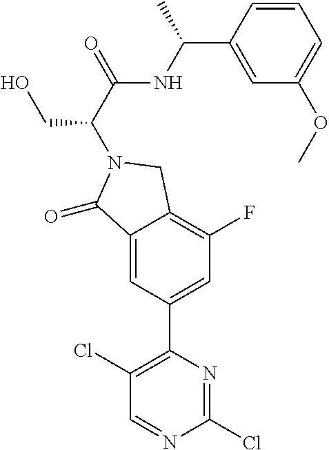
C1(Cl)=C(C2=CC(F)=C3C(=C2)C(=O)N(C(C(=O)NC(C2=CC(OC)=CC=C2)C)CO)C3)N=C(Cl)N=C1
